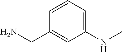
C1(NC)=CC=CC(CN)=C1
